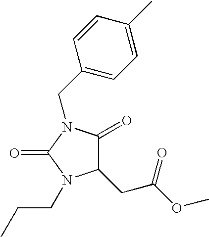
C1(CC(OC)=O)C(=O)N(CC2=CC=C(C)C=C2)C(=O)N1CCC
